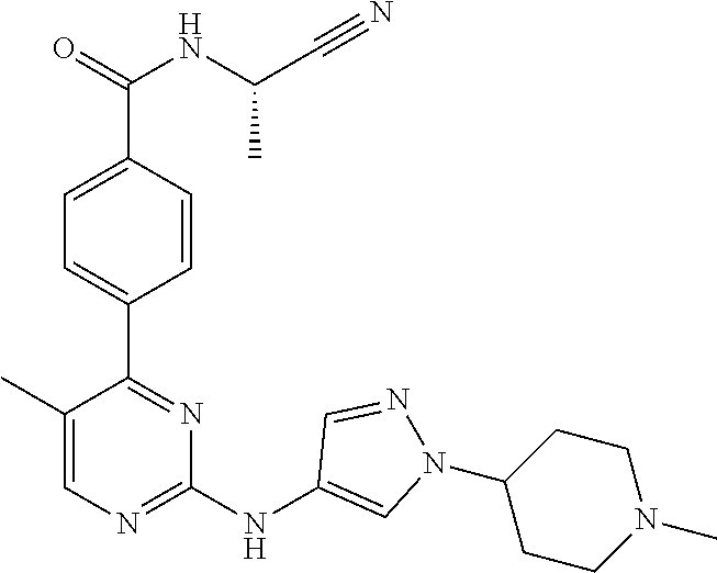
N(C(C1=CC=C(C2=NC(NC3=CN(C4CCN(C)CC4)N=C3)=NC=C2C)C=C1)=O)C(C#N)C
